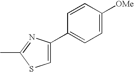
C1=C(C2=CC=C([OMe])C=C2)N=C(C)S1
